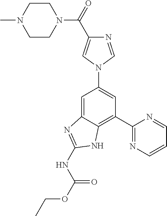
C1=C2C(=C(C3=NC=CC=N3)C=C1N1C=C(C(=O)N3CCN(C)CC3)N=C1)NC(NC(OCC)=O)=N2
